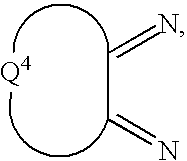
N=CC=N
